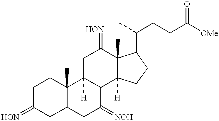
C1C(=[HON])CC2C(C)(C1)C1([H])C(C(=[NOH])C2)C2([H])C(C)(C(=[HON])C1)C(C(C)CCC([OMe])=O)CC2
